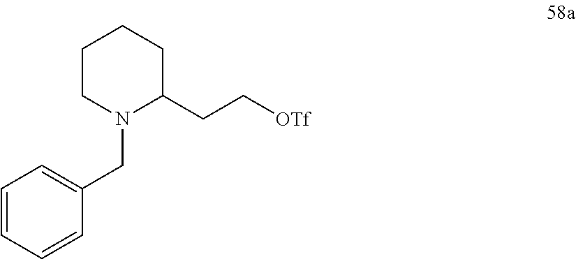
C1=CC=CC(CN2C(CC[OTf])CCCC2)=C1
